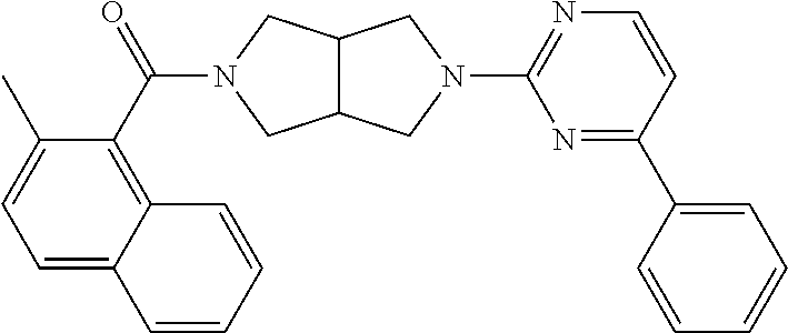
C12C(CN(C(=O)C3=C4C(=CC=C3C)C=CC=C4)C1)CN(C1=NC=CC(C3=CC=CC=C3)=N1)C2
